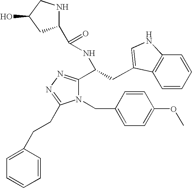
N1(CC2=CC=C(OC)C=C2)C(CCC2=CC=CC=C2)=NN=C1C(CC1=CNC2=C1C=CC=C2)NC(=O)C1NCC(O)C1
